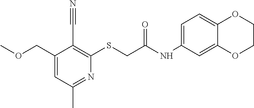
C1(SCC(NC2=CC=C3C(=C2)OCCO3)=O)=C(C#N)C(COC)=CC(C)=N1
